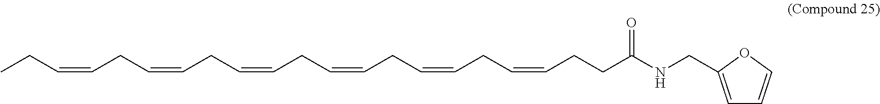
CCC=CCC=CCC=CCC=CCC=CCC=CCCC(NCC1=CC=CO1)=O
